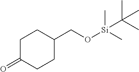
C1C(=O)CCC(CO[Si](C)(C)C(C)(C)C)C1
